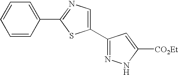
C1=CC(C2=NC=C(C3=NNC([CO2Et])=C3)S2)=CC=C1
